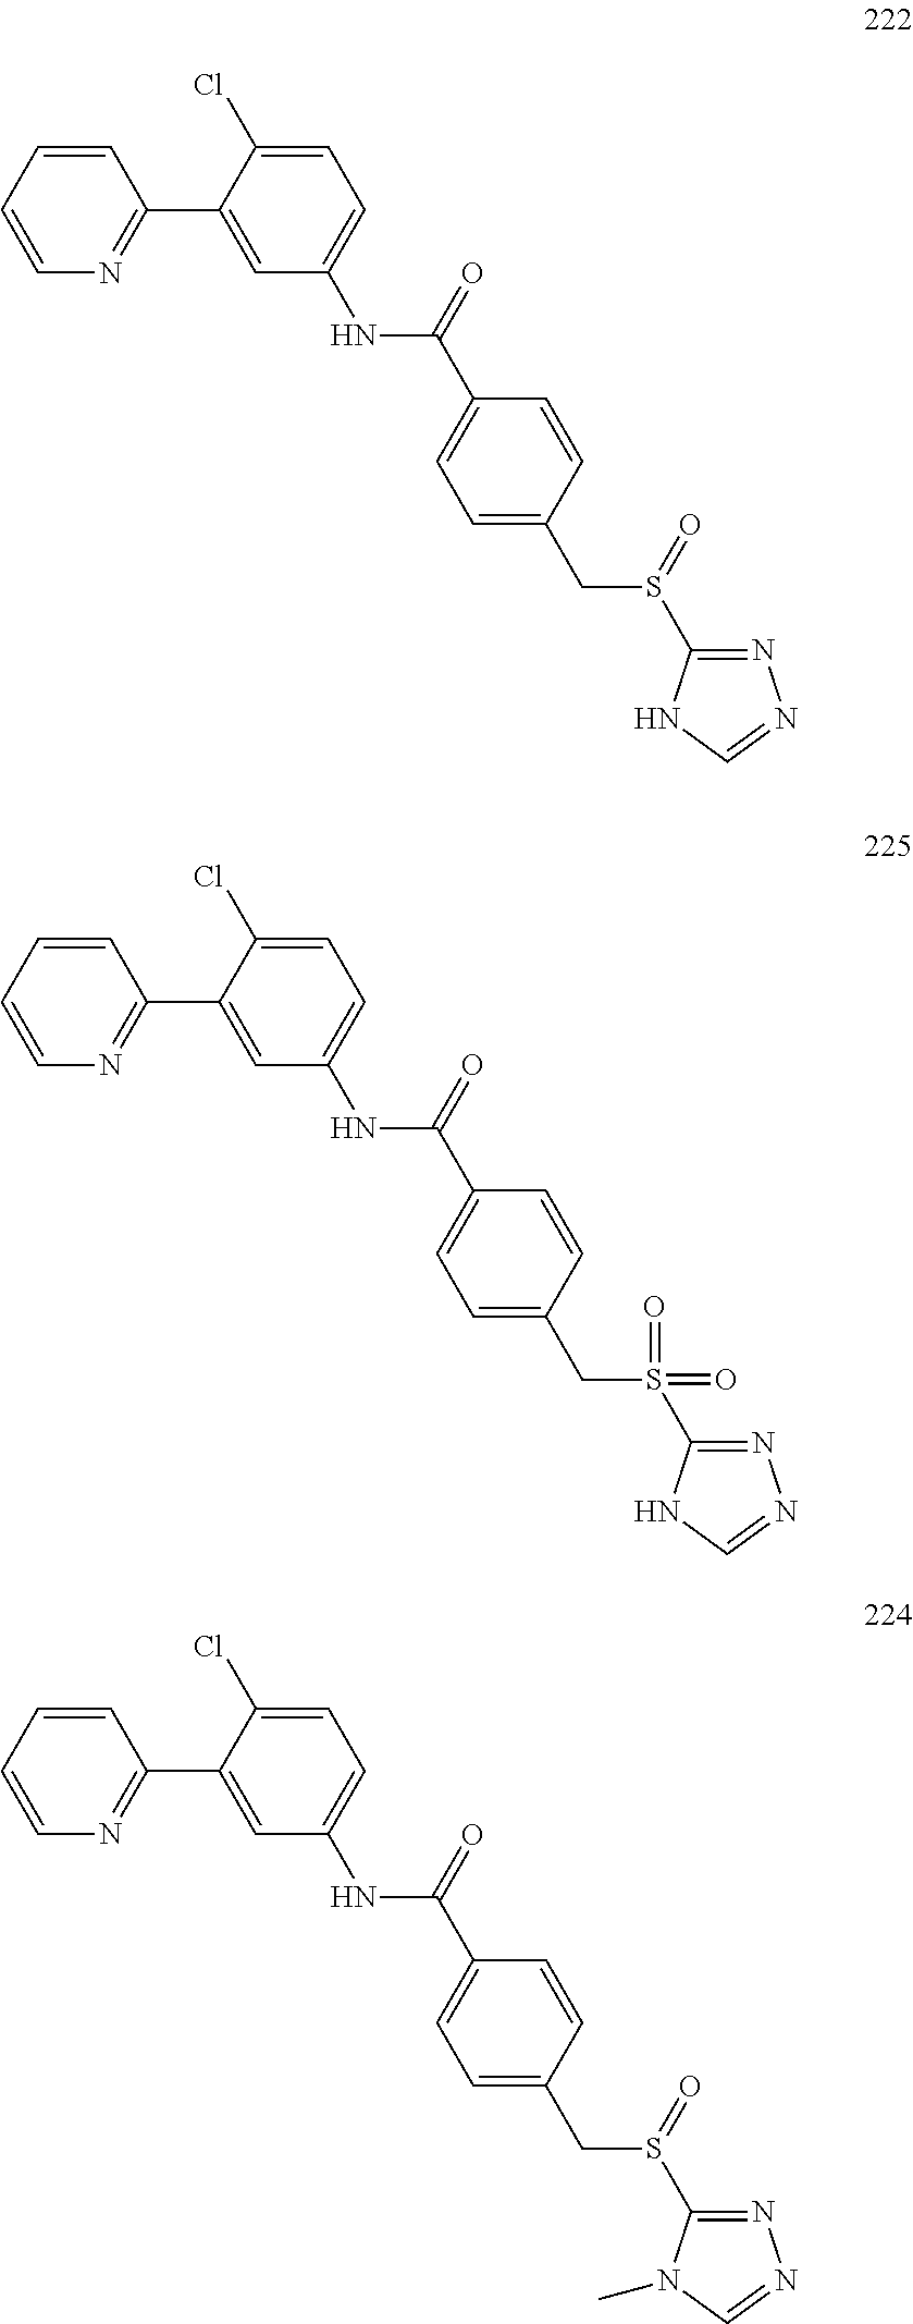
C1=CC=CN=C1C1=CC(NC(C2=CC=C(CS(C3=NN=CN3)=O)C=C2)=O)=CC=C1Cl.C1=CC=CN=C1C1=CC(NC(C2=CC=C(CS(C3=NN=CN3)(=O)=O)C=C2)=O)=CC=C1Cl.C1=CC=CN=C1C1=CC(NC(C2=CC=C(CS(C3=NN=CN3C)=O)C=C2)=O)=CC=C1Cl
